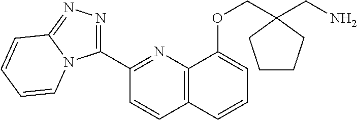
C1(C2=NN=C3N2C=CC=C3)=NC2=C(C=C1)C=CC=C2OCC1(CN)CCCC1
